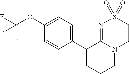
C(OC1=CC=C(C2CCCN3C2=NS(=O)(=O)CC3)C=C1)(F)(F)F
